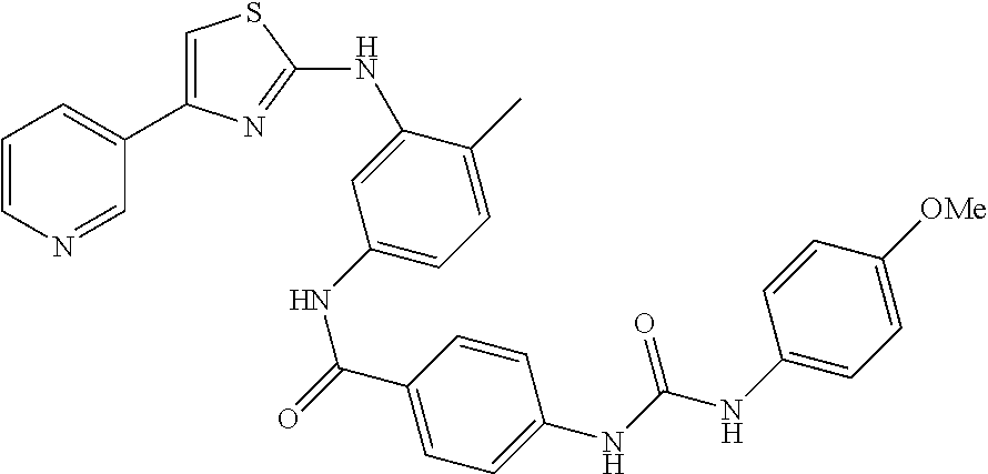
C1=CN=CC(C2=CSC(NC3=CC(NC(C4=CC=C(NC(NC5=CC=C([OMe])C=C5)=O)C=C4)=O)=CC=C3C)=N2)=C1
